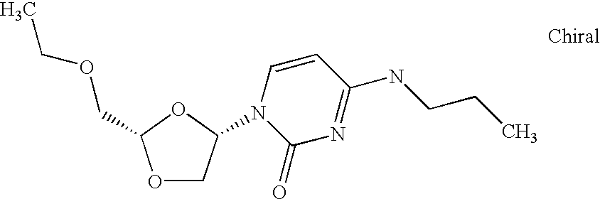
O1CC(N2C(=O)N=C(NCCC)C=C2)OC1COCC
